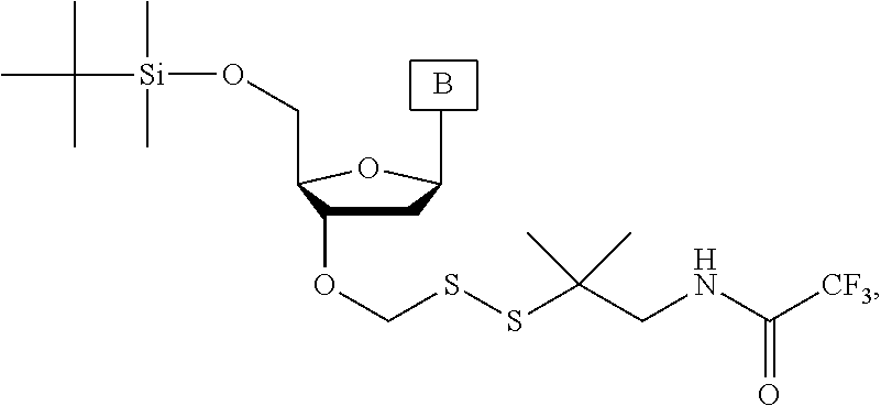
CC1CC(OCSSC(CNC([CF3])=O)(C)C)C(CO[Si](C(C)(C)C)(C)C)O1.B
